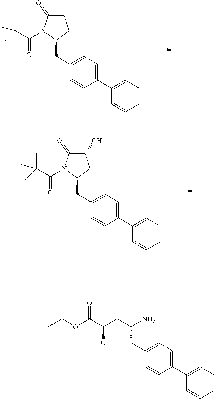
CC(C(=O)N1C(CC2=CC=C(C3=CC=CC=C3)C=C2)CCC1=O)(C)C.CC(C(=O)N1C(CC2=CC=C(C3=CC=CC=C3)C=C2)CC(O)C1=O)(C)C.C(OC(C(CC(N)CC1=CC=C(C2=CC=CC=C2)C=C1)O)=O)C
